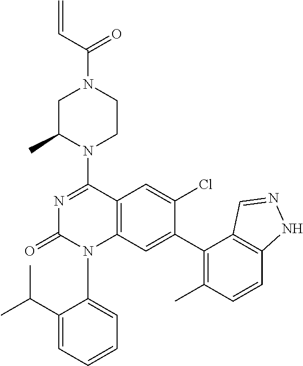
C1(=O)N=C(N2CCN(C(=O)C=C)CC2C)C2=C(N1C1=CC=CC=C1C(C)C)C=C(C1=C(C)C=CC3=C1C=NN3)C(Cl)=C2
